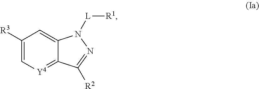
C1([R3])=C[Y4]=C2C(=C1)N([L][R1])N=C2[R2]
